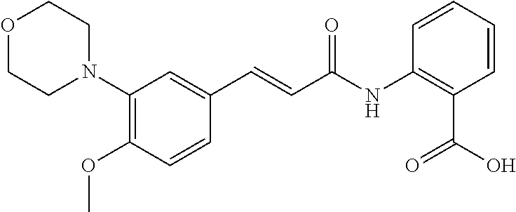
C1(N2CCOCC2)=C(OC)C=CC(C=CC(NC2=C(C(O)=O)C=CC=C2)=O)=C1
